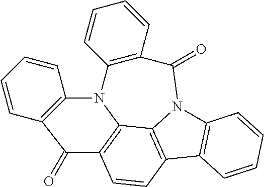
C12=C3N(C4=C(C=CC=C4)C(=O)N4C3=C(C=C1)C1=C4C=CC=C1)C1=C(C=CC=C1)C2=O
